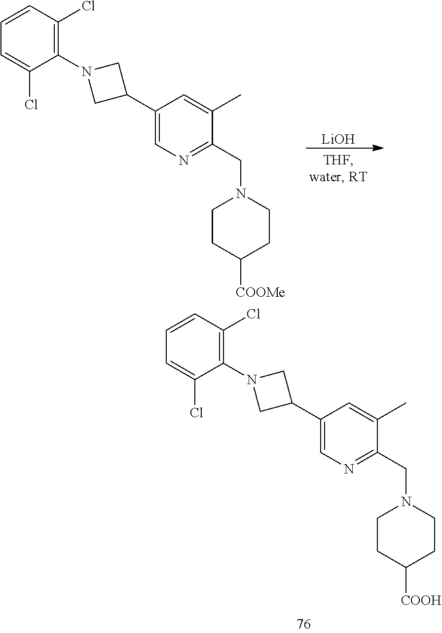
C1=CC(Cl)=C(N2CC(C3=CN=C(CN4CCC([COOH])CC4)C(C)=C3)C2)C(Cl)=C1.[LiOH].C1=CC(Cl)=C(N2CC(C3=CN=C(CN4CCC([COOMe])CC4)C(C)=C3)C2)C(Cl)=C1
